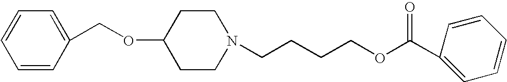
O(C1CCN(CCCCOC(C2=CC=CC=C2)=O)CC1)CC1=CC=CC=C1
